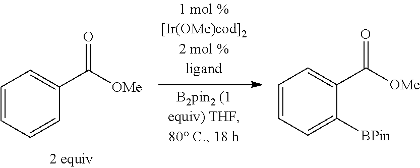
C1=CC=CC(C([OMe])=O)=C1.C1=CC=C([BPin])C(C([OMe])=O)=C1
